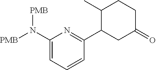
C1(N([PMB])[PMB])=CC=CC(C2CC(=O)CCC2C)=N1
